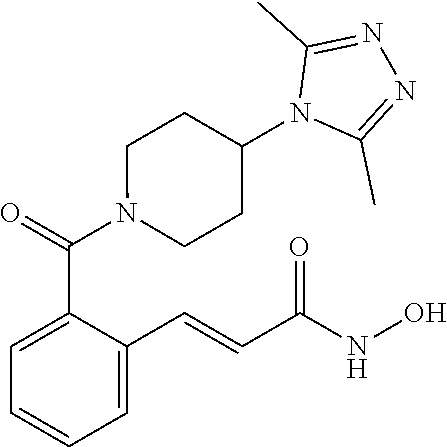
N1(C(C2=CC=CC=C2C=CC(NO)=O)=O)CCC(N2C(C)=NN=C2C)CC1
